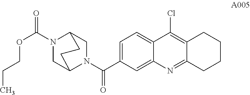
C1=C(C(=O)N2CC3N(C(=O)OCCC)CC2CC3)C=C2C(=C1)C(Cl)=C1C(=N2)CCCC1
